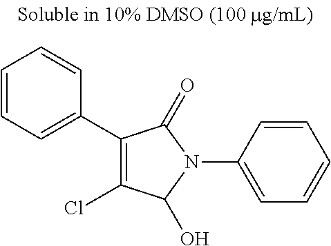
C1(C2=CC=CC=C2)=C(Cl)C(O)N(C2=CC=CC=C2)C1=O
